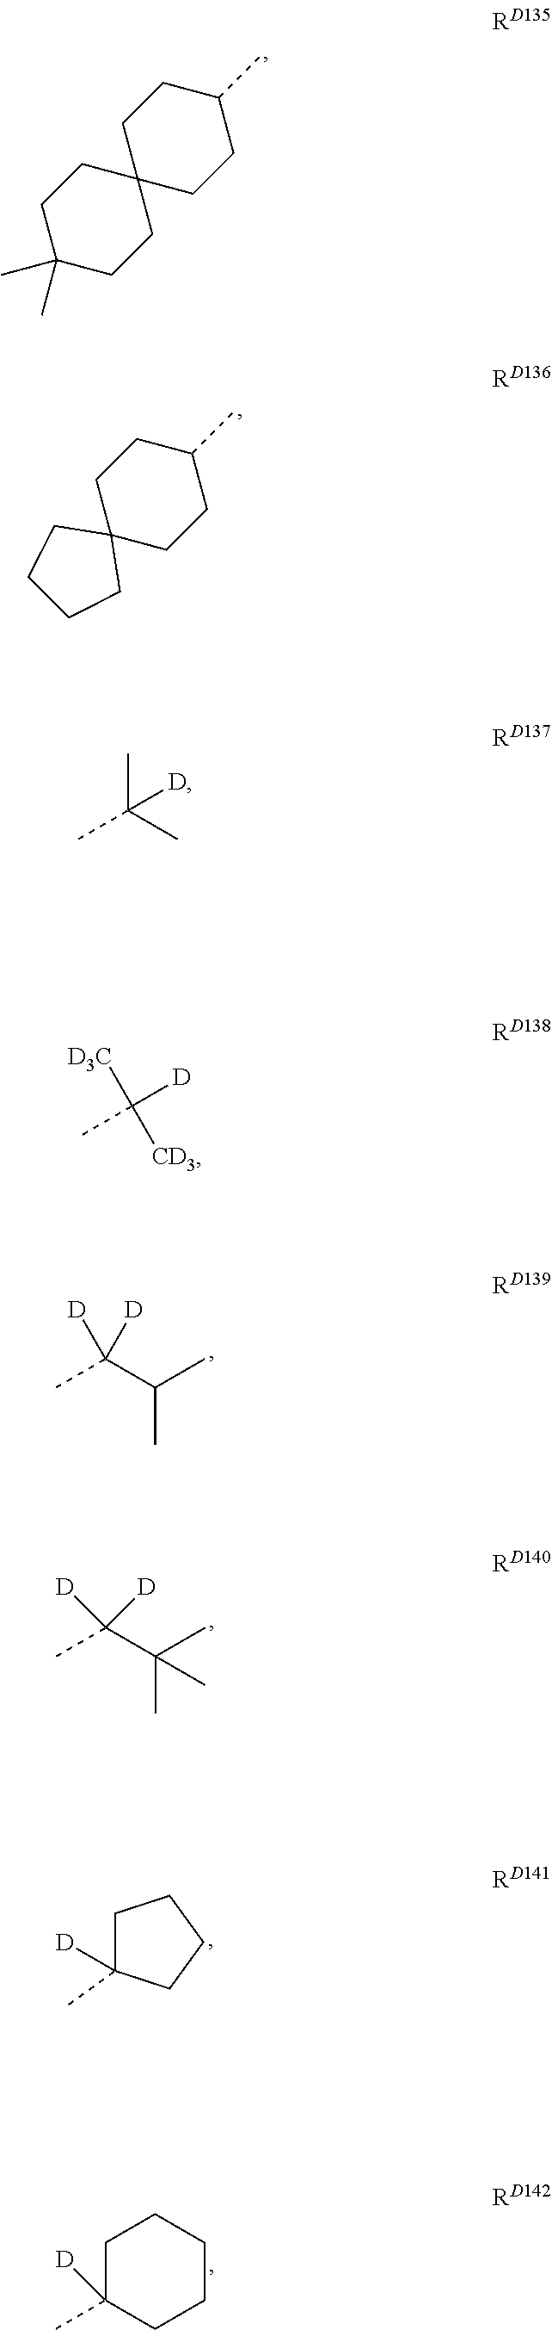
C1CC(C)(C)CCC12CCC(C)CC2.C12(CCC(C)CC1)CCCC2.C(C)(C(C)([D])[D])C.C(C)(C(C)([D])[D])(C)C.C1C(C)([D])CCC1.C1C(C)([D])CCCC1.CC(C)([D])C.C([D])(C)([D3C])[CD3]
